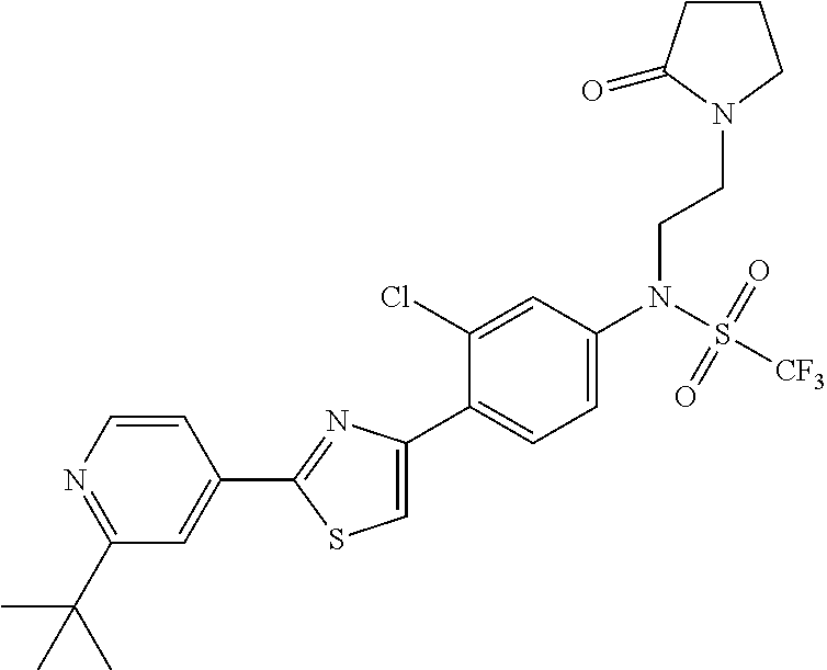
C1(C2=NC(C3=CC=C(N(S([CF3])(=O)=O)CCN4CCCC4=O)C=C3Cl)=CS2)=CC(C(C)(C)C)=NC=C1
